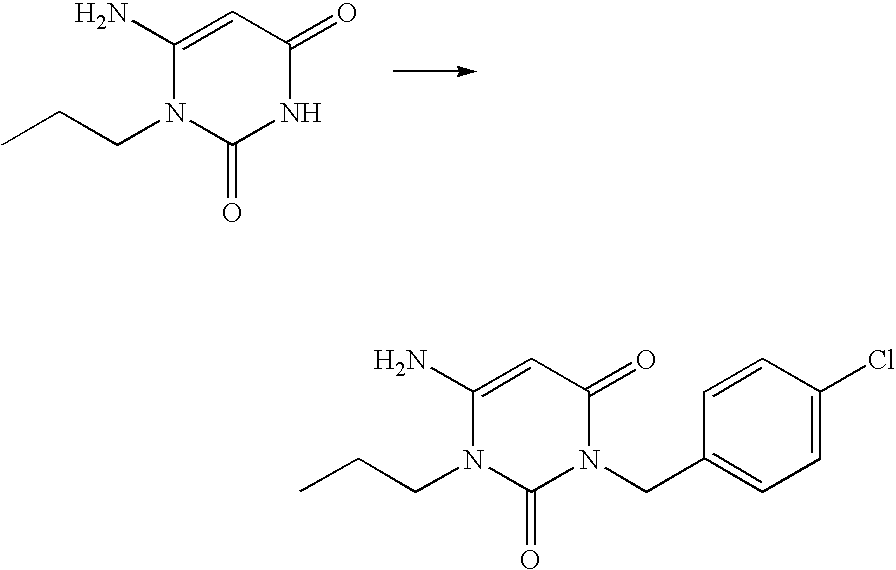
N1C(=O)C=C(N)N(CCC)C1=O.C1=CC(Cl)=CC=C1CN1C(=O)C=C(N)N(CCC)C1=O
